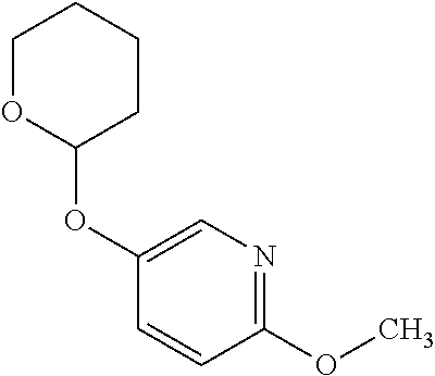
C1=CC(OC)=NC=C1OC1CCCCO1
